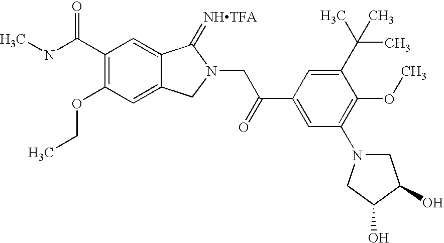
C1(C(NC)=O)=C(OCC)C=C2C(=C1)C(=[NHTFA])N(CC(C1=CC(N3CC(O)C(O)C3)=C(OC)C(C(C)(C)C)=C1)=O)C2
